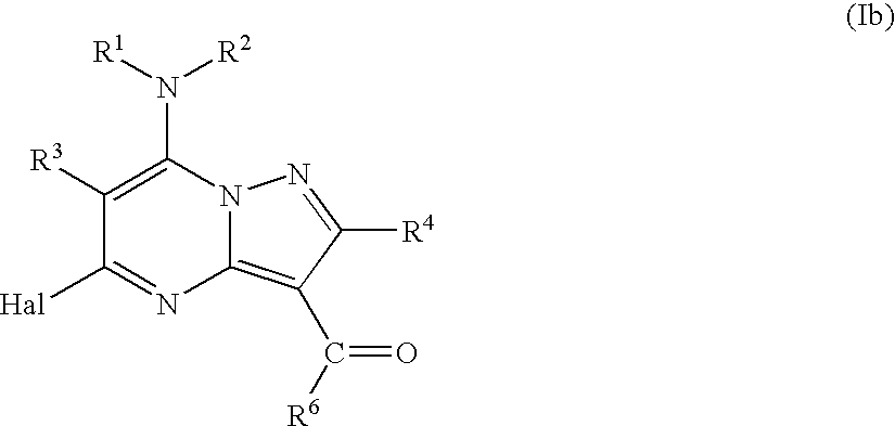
[R1]N([R2])C1=C([R3])C([Hal])=NC2=C(C(=O)[R6])C([R4])=NN12
